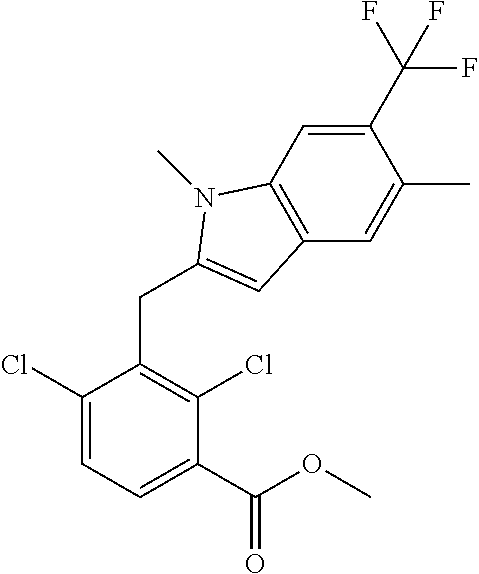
C1(C(OC)=O)=CC=C(Cl)C(CC2=CC3=C(C=C(C(F)(F)F)C(C)=C3)N2C)=C1Cl
